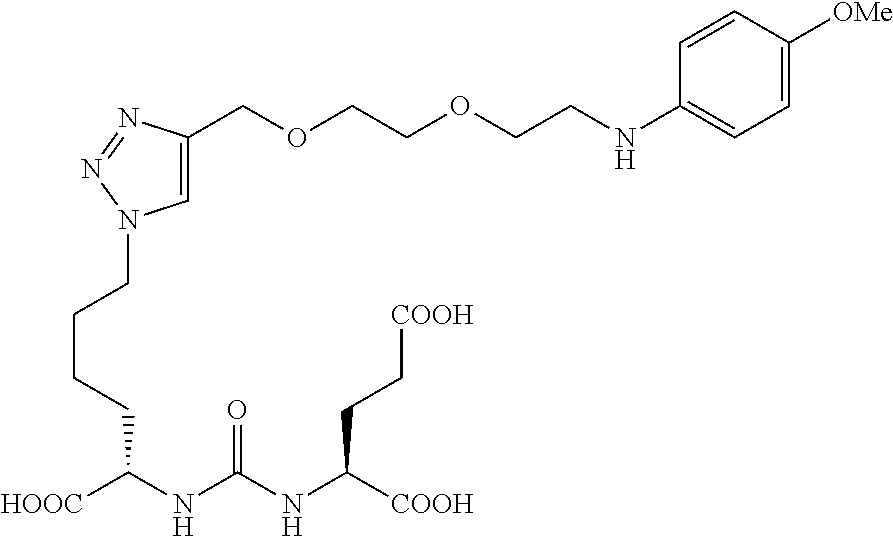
C1=C(COCCOCCNC2=CC=C([OMe])C=C2)N=NN1CCCCC(NC(NC([COOH])CC[COOH])=O)[HOOC]
